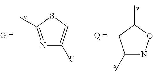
N1=C(C)SC=C1C.C1(C)=NOC(C)C1
